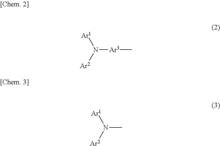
[Ar3](N([Ar2])[Ar1])C.CN([Ar2])[Ar1]
